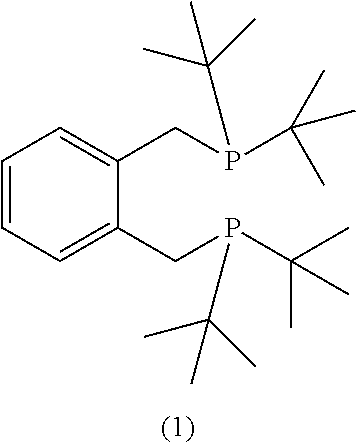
C1=CC=C(CP(C(C)(C)C)C(C)(C)C)C(CP(C(C)(C)C)C(C)(C)C)=C1
